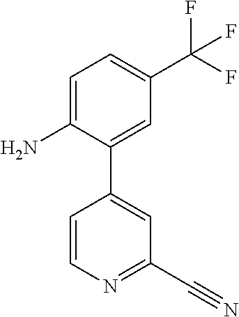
C1=C(N)C(C2=CC(C#N)=NC=C2)=CC(C(F)(F)F)=C1
